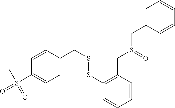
C1=CC(CSSC2=C(CS(=O)CC3=CC=CC=C3)C=CC=C2)=CC=C1S(=O)(C)=O
